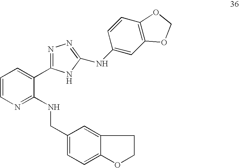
C1=CN=C(NCC2=CC=C3C(=C2)CCO3)C(C2=NN=C(NC3=CC4=C(C=C3)OCO4)N2)=C1
